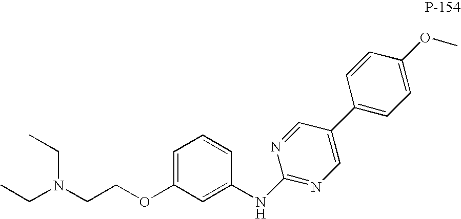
C1=C(OCCN(CC)CC)C=C(NC2=NC=C(C3=CC=C(OC)C=C3)C=N2)C=C1
